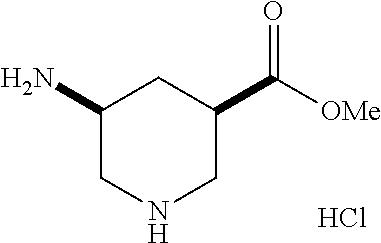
C1C(C(=O)[OMe])CC(N)CN1.Cl
